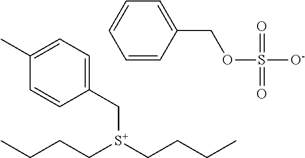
C([S+](CCCC)CCCC)C1=CC=C(C)C=C1.C1=CC(COS([O-])(=O)=O)=CC=C1
